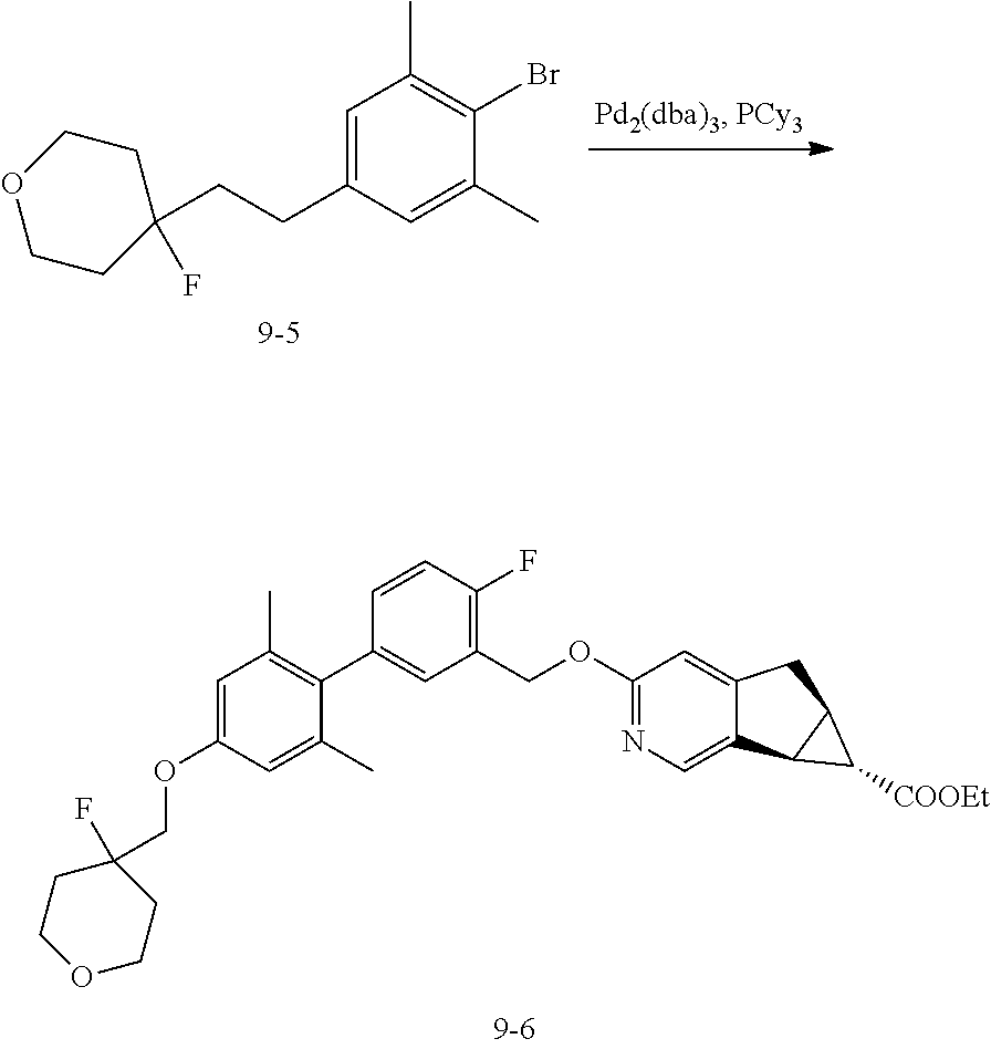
C1=C(CCC2(F)CCOCC2)C=C(C)C(Br)=C1C.C1(COC2=NC=C3C(=C2)CC2C3C2[COOEt])=C(F)C=CC(C2=C(C)C=C(OCC3(F)CCOCC3)C=C2C)=C1
